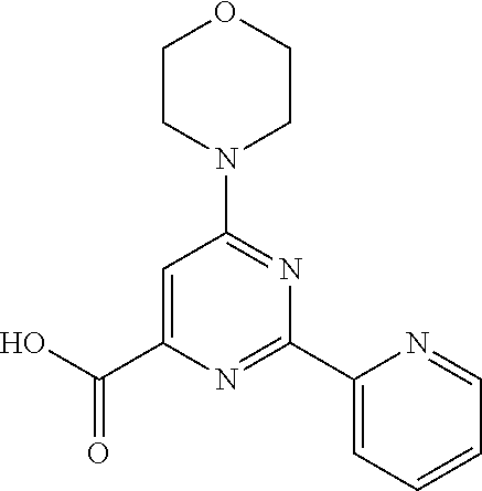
OC(C1=CC(N2CCOCC2)=NC(C2=CC=CC=N2)=N1)=O
